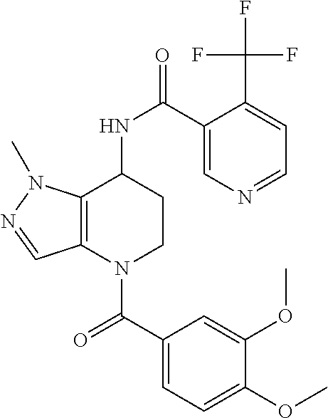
C1(C(=O)N2CCC(NC(=O)C3=CN=CC=C3C(F)(F)F)C3=C2C=NN3C)=CC=C(OC)C(OC)=C1
